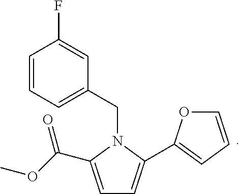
C1=CC=C(CN2C(C3=CC=CO3)=CC=C2C(OC)=O)C=C1F
